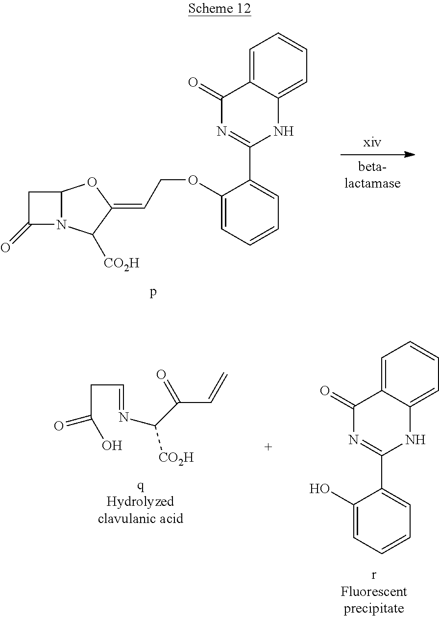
C1C(=O)N2C1OC(=CCOC1=CC=CC=C1C1=NC(=O)C3=CC=CC=C3N1)C2[CO2H].C(C(O)=O)C=NC([CO2H])C(C=C)=O.OC1=CC=CC=C1C1=NC(=O)C2=CC=CC=C2N1
